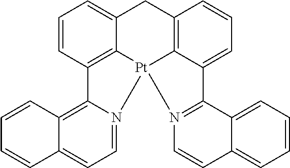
C12=C3C(=CC=C1)CC1=C4C(=CC=C1)C1=N(C=CC5=CC=CC=C15)[Pt]34N1=CC=C3C(=C21)C=CC=C3
